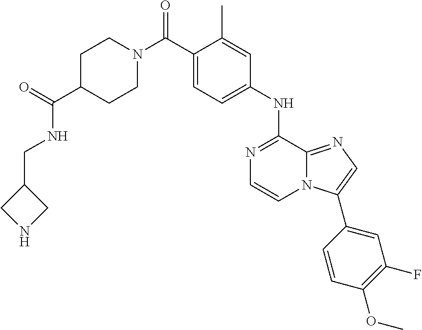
C1(C)=CC(NC2=NC=CN3C2=NC=C3C2=CC(F)=C(OC)C=C2)=CC=C1C(N1CCC(C(=O)NCC2CNC2)CC1)=O
